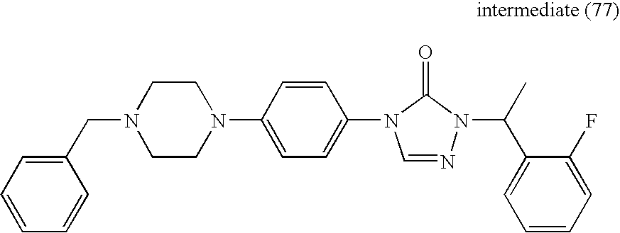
C1=CC=CC(CN2CCN(C3=CC=C(N4C=NN(C(C)C5=CC=CC=C5F)C4=O)C=C3)CC2)=C1
